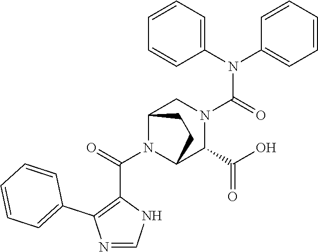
C(N1C2C(C(O)=O)N(C(N(C3=CC=CC=C3)C3=CC=CC=C3)=O)CC1CC2)(=O)C1=C(C2=CC=CC=C2)N=CN1
